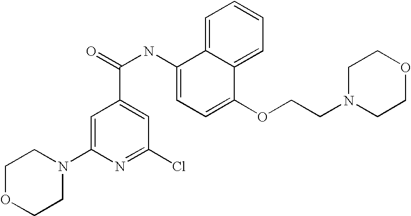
C1OCCN(C2=CC(C(NC3=CC=C(OCCN4CCOCC4)C4=CC=CC=C34)=O)=CC(Cl)=N2)C1
